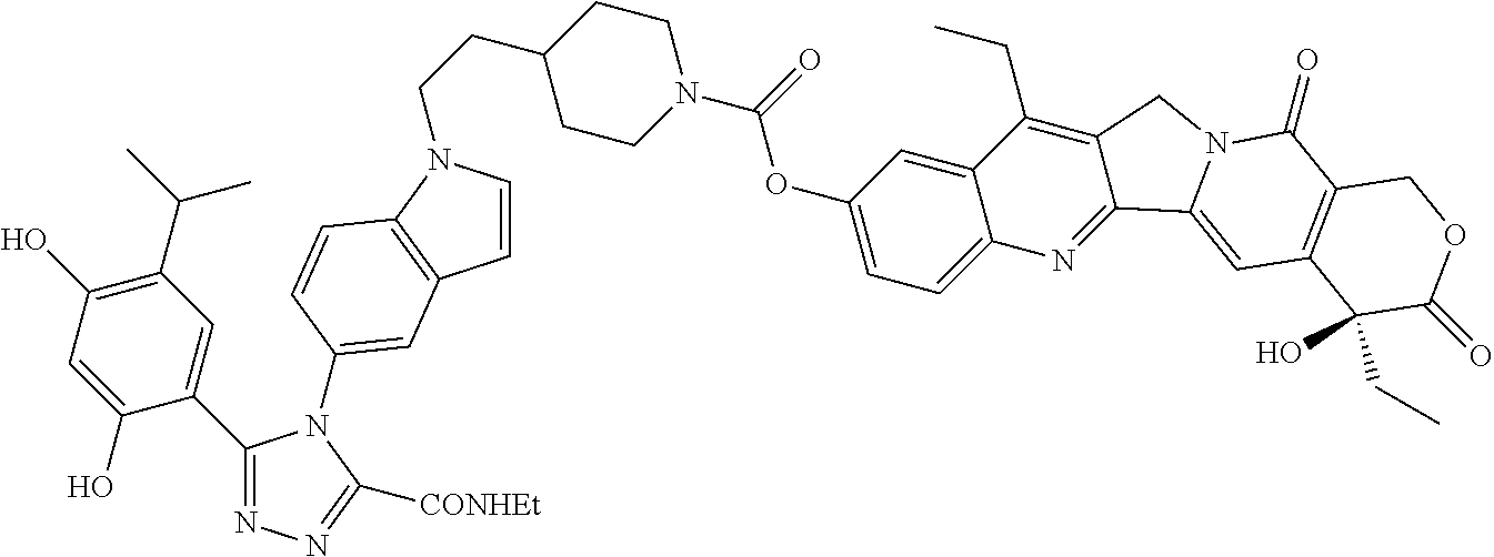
C(C1CCN(C(OC2=CC=C3C(=C2)C(CC)=C2CN4C(=O)C5=C(C=C4C2=N3)C(O)(CC)C(=O)OC5)=O)CC1)CN1C2=C(C=C(N3C([CONHEt])=NN=C3C3=CC(C(C)C)=C(O)C=C3O)C=C2)C=C1
